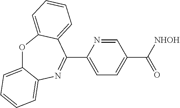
O1C2=CC=CC=C2N=C(C2=CC=C(C([NHOH])=O)C=N2)C2=CC=CC=C12
